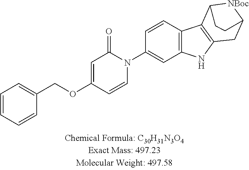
C1=CC=CC(COC2=CC(=O)N(C3=CC4=C(C=C3)C3=C(N4)CC4[NBoc]C3CC4)C=C2)=C1
